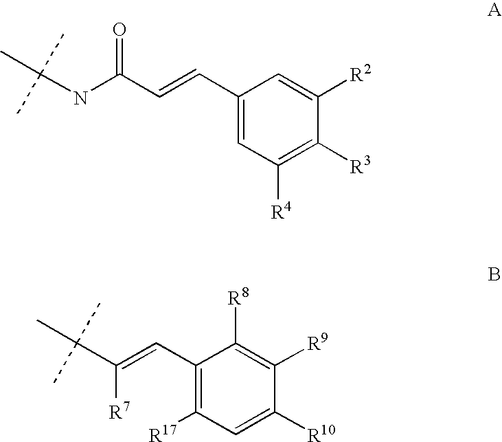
C(NC(C=CC1=CC([R4])=C([R3])C([R2])=C1)=O)(C)(C)C.C1(C=C(C(C)(C)C)[R7])=C([R17])C=C([R10])C([R9])=C1[R8]
